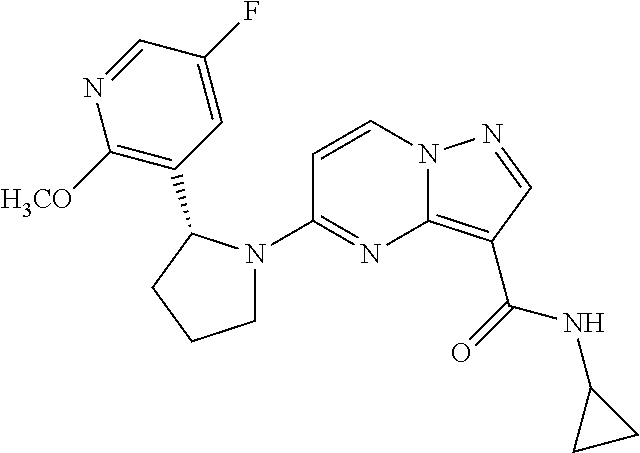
C1=CN2C(=C(C(NC3CC3)=O)C=N2)N=C1N1CCCC1C1=C([H3CO])N=CC(F)=C1
